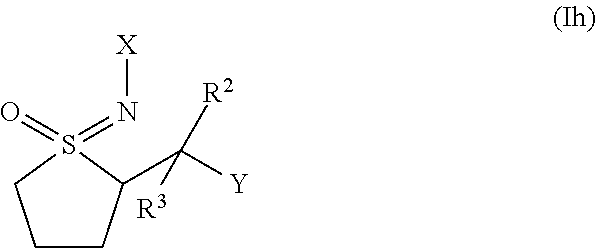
C1CC(C([Y])([R2])[R3])S(=O)(=N[X])C1
